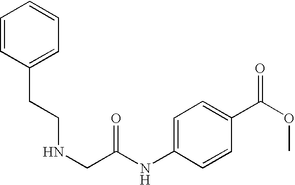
N(CC(NC1=CC=C(C(OC)=O)C=C1)=O)CCC1=CC=CC=C1
